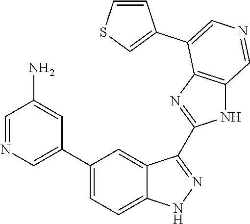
C1(C2=CN=CC(N)=C2)=CC=C2C(=C1)C(C1=NC3=C(N1)C=NC=C3C1=CSC=C1)=NN2
